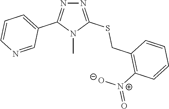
N1=C(SCC2=C([N+]([O-])=O)C=CC=C2)N(C)C(C2=CC=CN=C2)=N1
